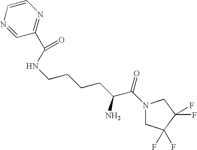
N(CCCCC(C(N1CC(F)(F)C(F)(F)C1)=O)N)C(C1=NC=CN=C1)=O
